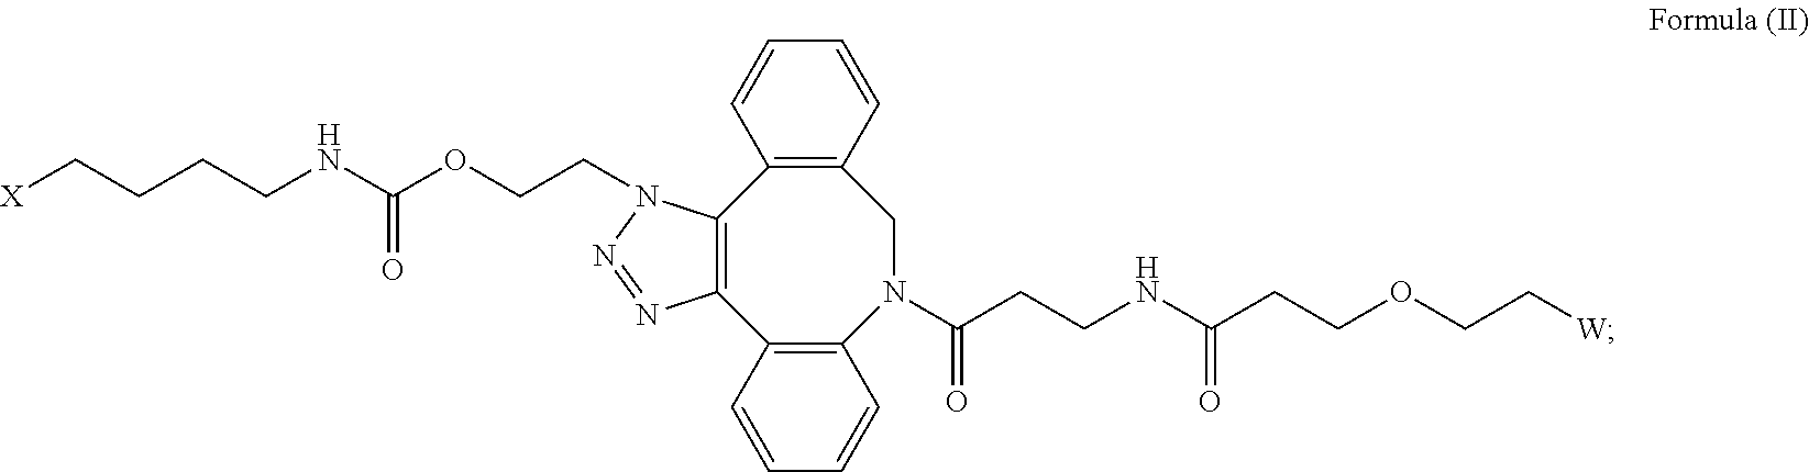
C12=C(C3=C(N(C(CCNC(CCOCC[W])=O)=O)CC4=C1C=CC=C4)C=CC=C3)N=NN2CCOC(NCCCC[X])=O
